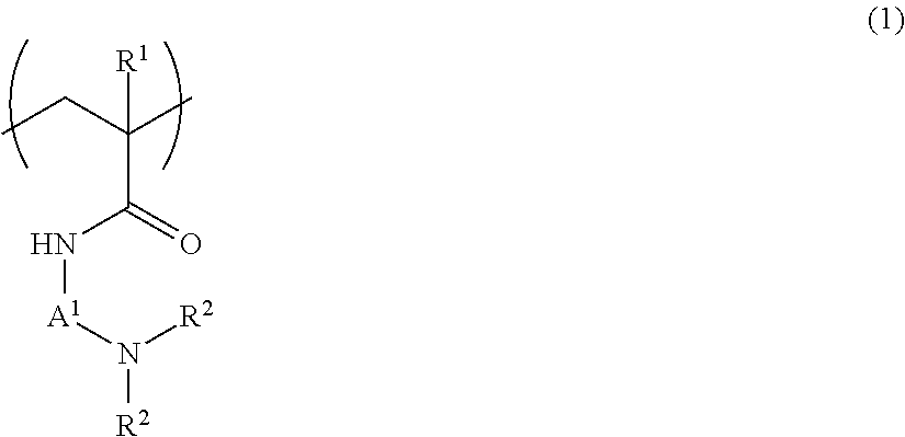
N([A1]N([R2])[R2])C(=O)C(C)(CC)[R1]
